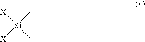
[Si](C)(C)([X])[X]
